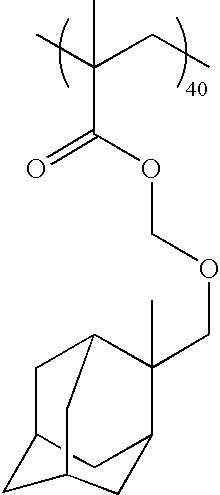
CC(CC)(C(OCOCC1(C)C2CC3CC1CC(C3)C2)=O)C
